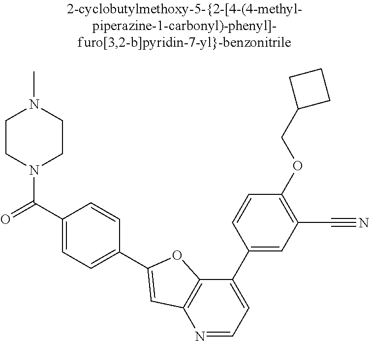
N1=CC=C(C2=CC(C#N)=C(OCC3CCC3)C=C2)C2=C1C=C(C1=CC=C(C(=O)N3CCN(C)CC3)C=C1)O2
